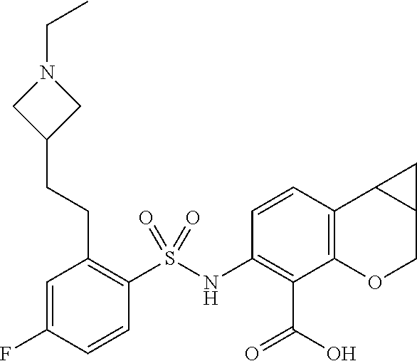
C1=C(F)C=CC(S(NC2=C(C(=O)O)C3=C(C=C2)C2C(CO3)C2)(=O)=O)=C1CCC1CN(CC)C1
